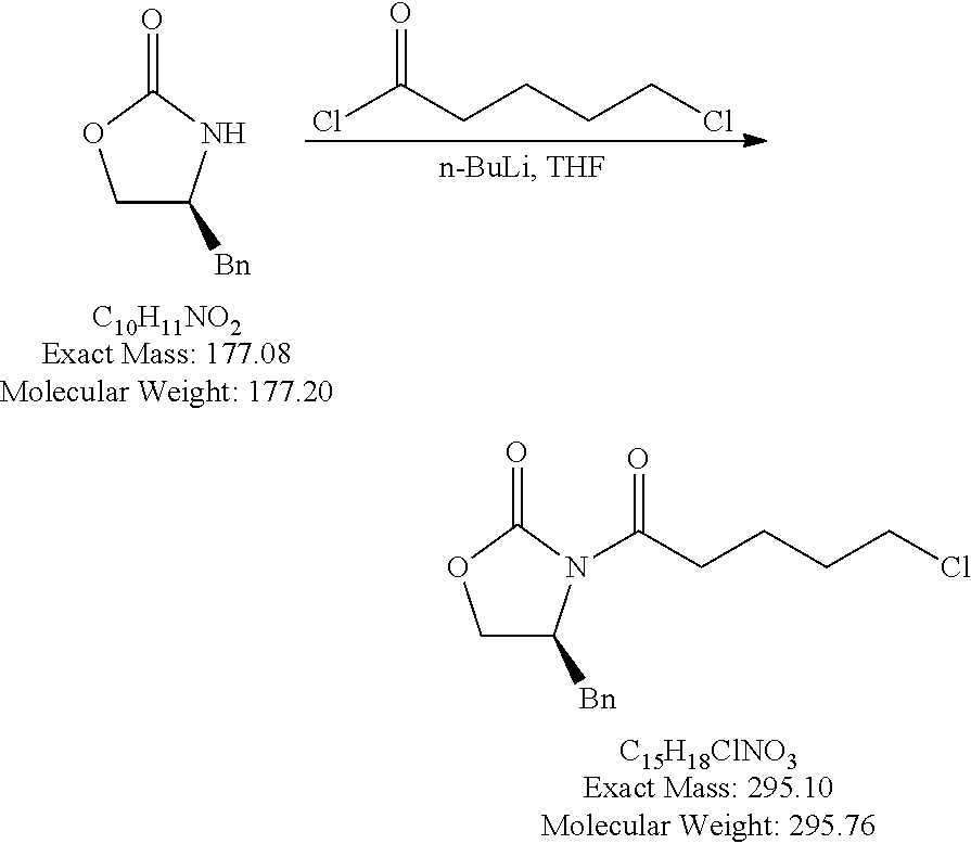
O=C(Cl)CCCCCl.O=C1OCC([Bn])N1.O=C1OCC([Bn])N1C(=O)CCCCCl
